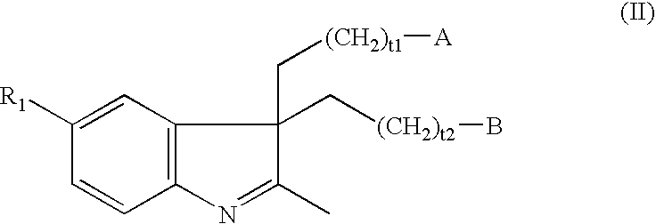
C1=CC2=C(C=C1[R1])C(C[(CH2)t2]B)(C[(CH2)t1][A])C(C)=N2
